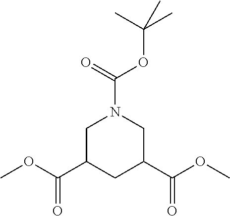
C1(C(OC)=O)CC(C(=O)OC)CN(C(=O)OC(C)(C)C)C1
